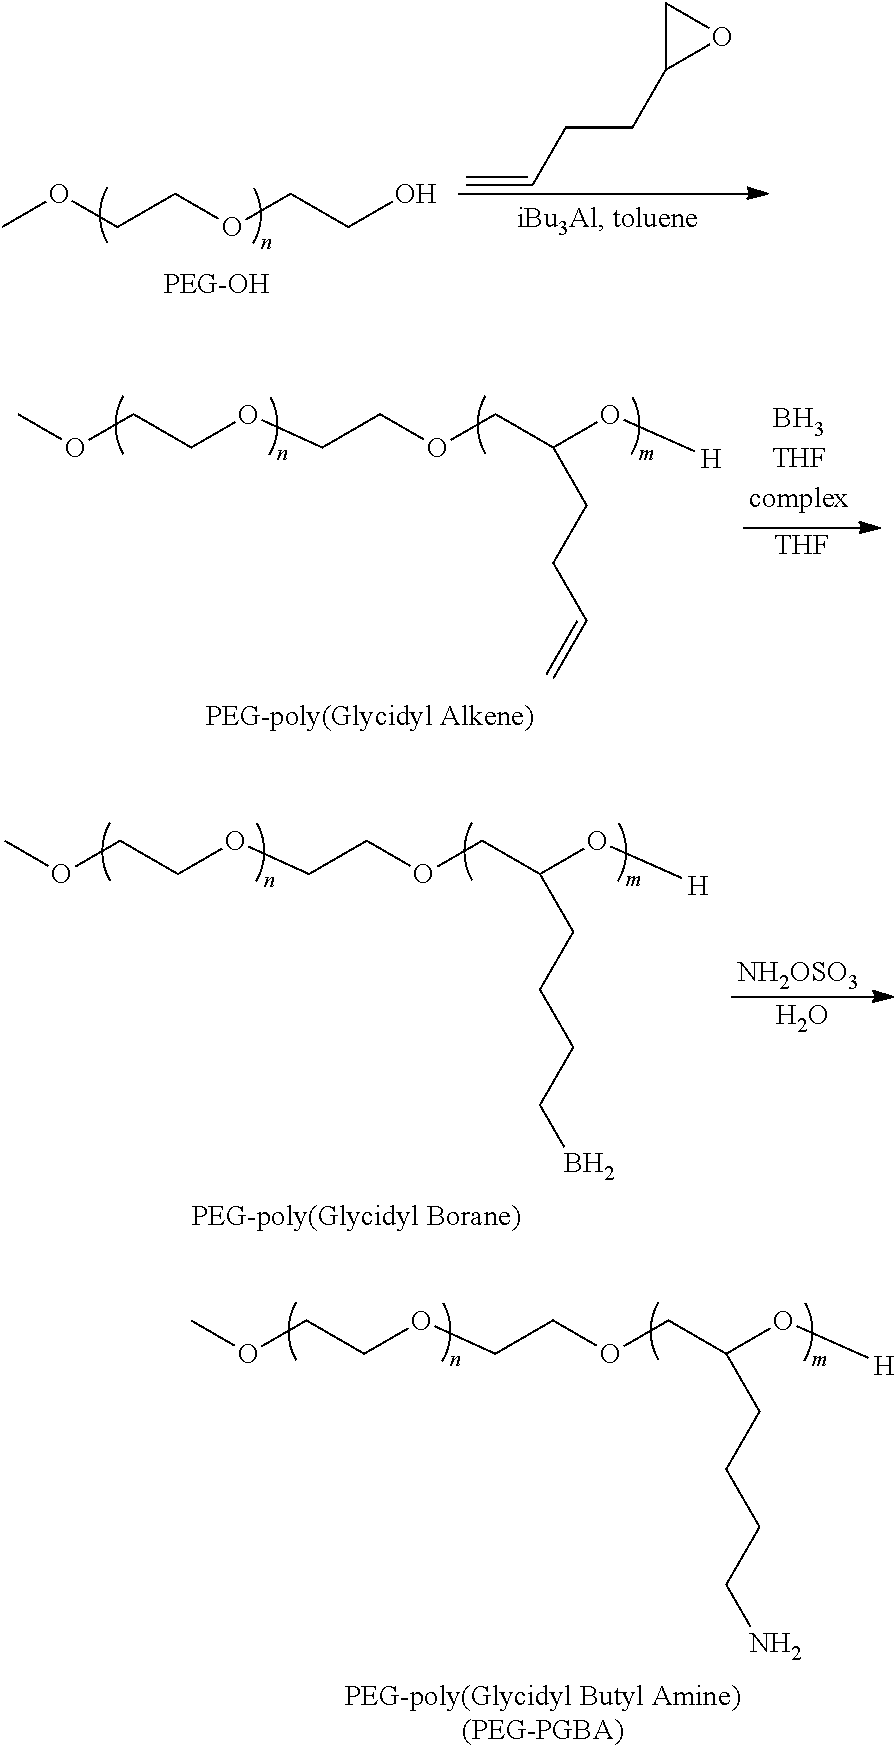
COCCOCCOCC(O[H])CCC=C.[THF].COCCOCCOCC(O[H])CCCCB.[NH2OSO3].O.COCCOCCOCC(O[H])CCCCN.COCCOCCO.C=CCCC1OC1
